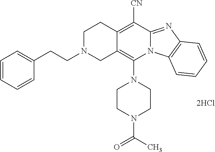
[2HCl].C12=C(N3CCN(C(=O)C)CC3)N3C(=NC4=C3C=CC=C4)C([CN])=C1CCN(CCC1=CC=CC=C1)C2
